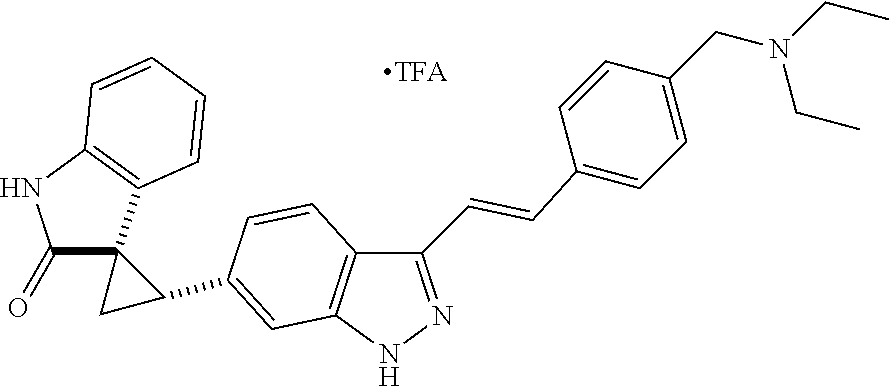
C1(C=CC2=CC=C(CN(CC)CC)C=C2)=NNC2=C1C=CC(C1C3(C(=O)NC4=C3C=CC=C4)C1)=C2
